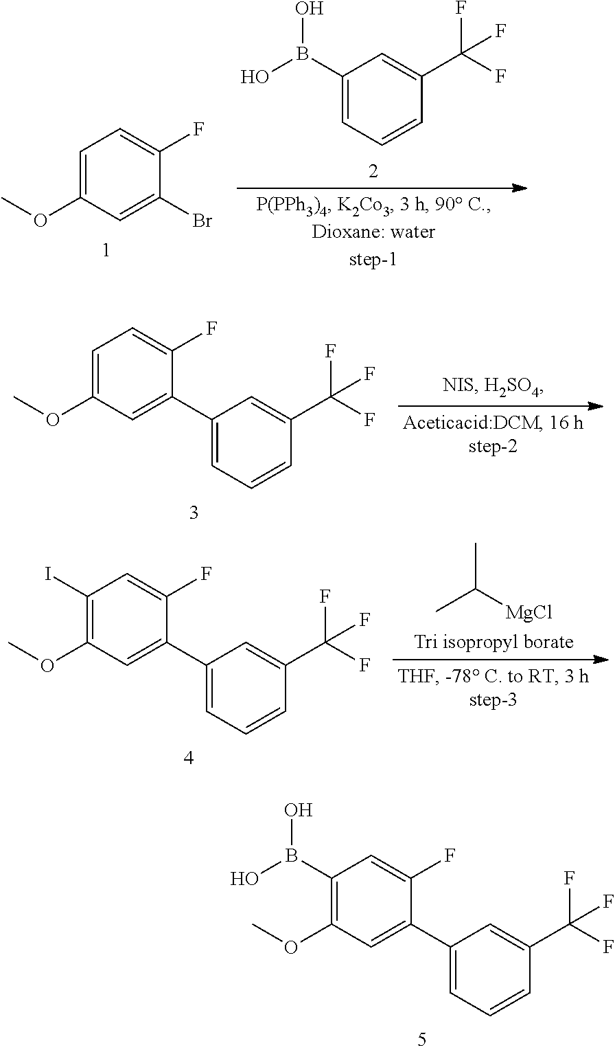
C1(B(O)O)=C(OC)C=C(C2=CC=CC(C(F)(F)F)=C2)C(F)=C1.C1=C(OC)C=C(Br)C(F)=C1.C1(B(O)O)=CC=CC(C(F)(F)F)=C1.C1=C(OC)C=C(C2=CC=CC(C(F)(F)F)=C2)C(F)=C1.C1(I)=C(OC)C=C(C2=CC=CC(C(F)(F)F)=C2)C(F)=C1.CC([MgCl])C
